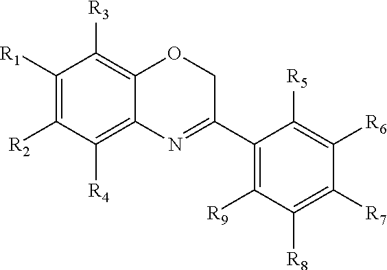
C1([R1])=C([R2])C([R4])=C2C(=C1[R3])OCC(C1=C([R9])C([R8])=C([R7])C([R6])=C1[R5])=N2
